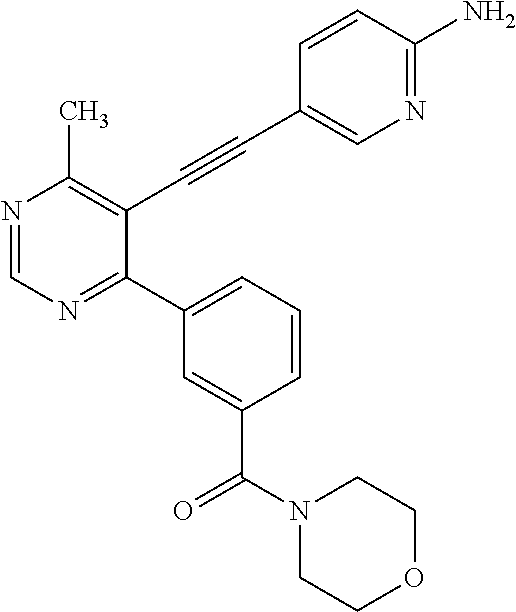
N1=CN=C(C2=CC=CC(C(=O)N3CCOCC3)=C2)C(C#CC2=CN=C(N)C=C2)=C1C
